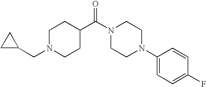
C1N(CC2CC2)CCC(C(N2CCN(C3=CC=C(F)C=C3)CC2)=O)C1
